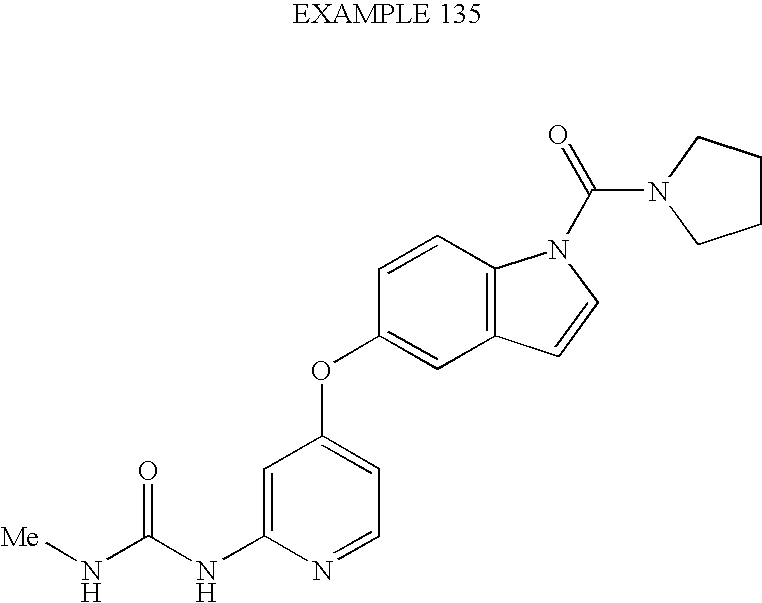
C1=C(NC(N[Me])=O)N=CC=C1OC1=CC2=C(C=C1)N(C(=O)N1CCCC1)C=C2
